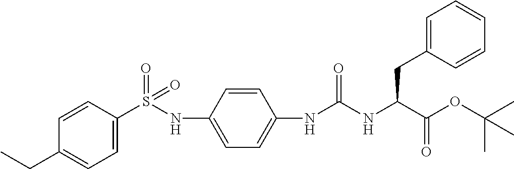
N(C(NC(C(=O)OC(C)(C)C)CC1=CC=CC=C1)=O)C1=CC=C(NS(=O)(=O)C2=CC=C(CC)C=C2)C=C1
